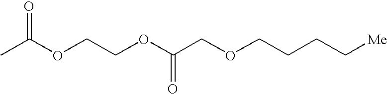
O(C(C)=O)CCOC(COCCCC[Me])=O
